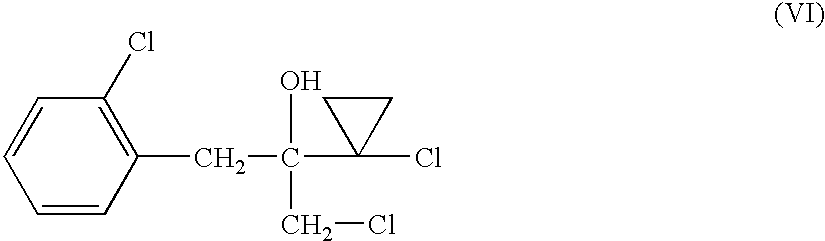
C1=CC=CC(CC(C2(Cl)CC2)(CCl)O)=C1Cl
